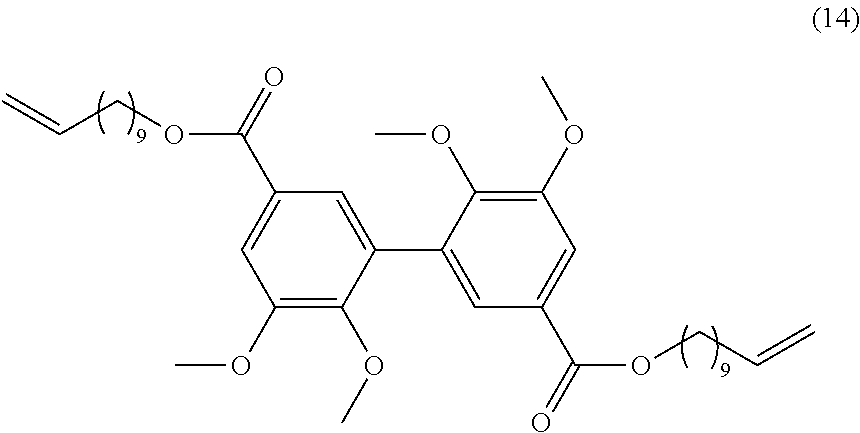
C1(C2=CC(C(=O)OCC=C)=CC(OC)=C2OC)=CC(C(=O)OCC=C)=CC(OC)=C1OC
